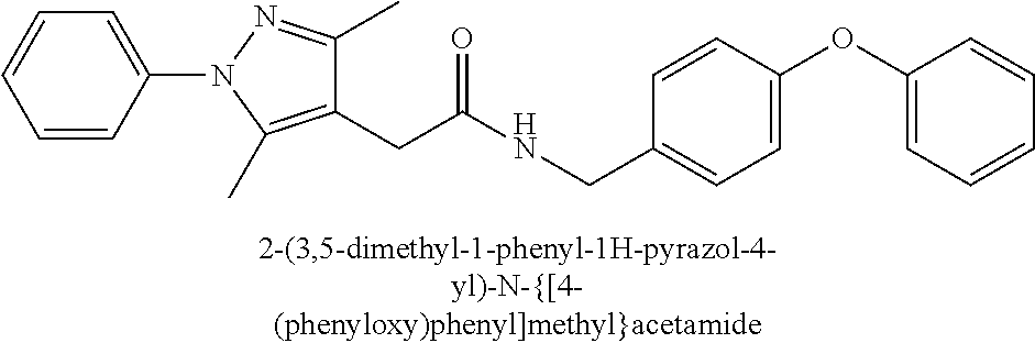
C1=CC(N2C(C)=C(CC(=O)NCC3=CC=C(OC4=CC=CC=C4)C=C3)C(C)=N2)=CC=C1
